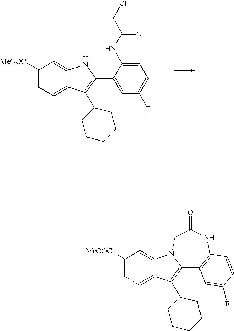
C1([MeOOC])=CC=C2C(=C1)NC(C1=CC(F)=CC=C1NC(CCl)=O)=C2C1CCCCC1.C1([MeOOC])=CC=C2C(=C1)N1C(=C2C2CCCCC2)C2=C(NC(=O)C1)C=CC(F)=C2
